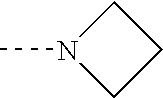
C1CCN1C
